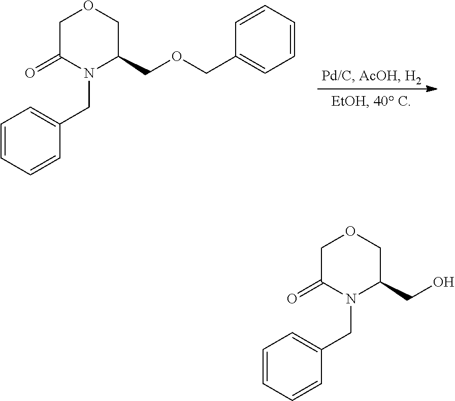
C1C(=O)N(CC2=CC=CC=C2)C(COCC2=CC=CC=C2)CO1.C1C(=O)N(CC2=CC=CC=C2)C(CO)CO1
